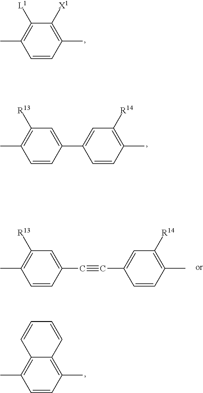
CC1=C([L1])C([X1])=C(C)C=C1.CC1=C([R13])C=C(C2=CC([R14])=C(C)C=C2)C=C1.CC1=C([R13])C=C(C#CC2=CC([R14])=C(C)C=C2)C=C1.CC1=C2C(=C(C)C=C1)C=CC=C2
